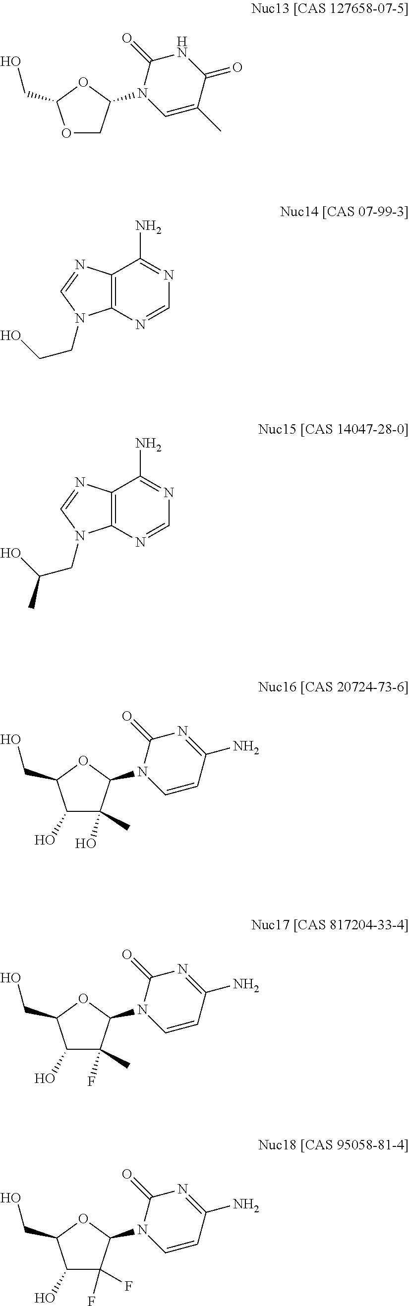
O1CC(N2C=C(C)C(=O)NC2=O)OC1CO.C12=C(N=CN=C1N)N(CCO)C=N2.C12=C(N=CN=C1N)N(CC(O)C)C=N2.C1(O)C(O)(C)C(N2C=CC(N)=NC2=O)OC1CO.C1(O)C(F)(C)C(N2C=CC(N)=NC2=O)OC1CO.C1(O)C(F)(F)C(N2C=CC(N)=NC2=O)OC1CO
